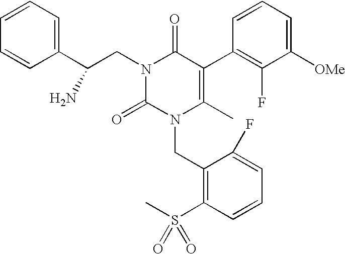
C1([OMe])=CC=CC(C2=C(C)N(CC3=C(S(C)(=O)=O)C=CC=C3F)C(=O)N(CC(N)C3=CC=CC=C3)C2=O)=C1F
